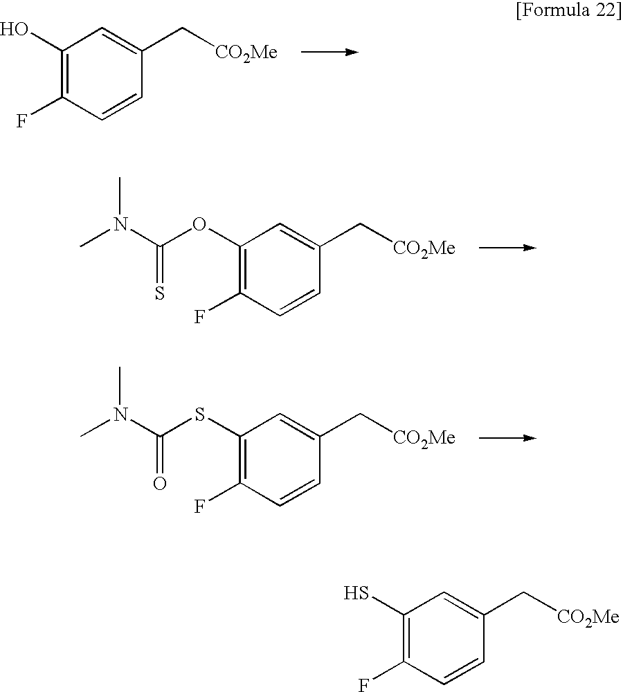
C1(O)=C(F)C=CC(C[CO2Me])=C1.C1(OC(N(C)C)=S)=C(F)C=CC(C[CO2Me])=C1.C1(SC(N(C)C)=O)=C(F)C=CC(C[CO2Me])=C1.C1(S)=C(F)C=CC(C[CO2Me])=C1
